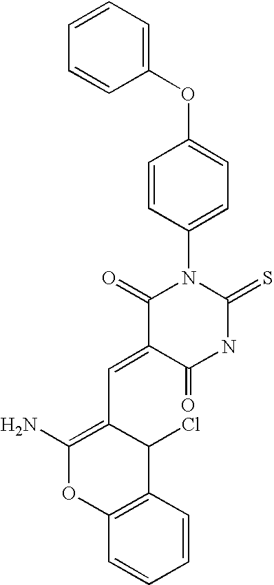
C1(OC2=CC=C(N3C(=O)C(=CC4=C(N)OC5=C(C4Cl)C=CC=C5)C(=O)NC3=S)C=C2)=CC=CC=C1
